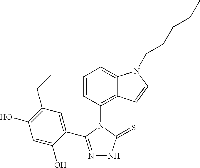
C1=CC(N2C(=S)NN=C2C2=CC(CC)=C(O)C=C2O)=C2C(=C1)N(CCCCC)C=C2
